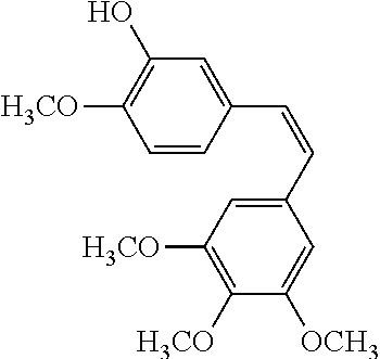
C1=CC(C=CC2=CC([H3CO])=C([H3CO])C([OCH3])=C2)=CC(O)=C1[H3CO]
